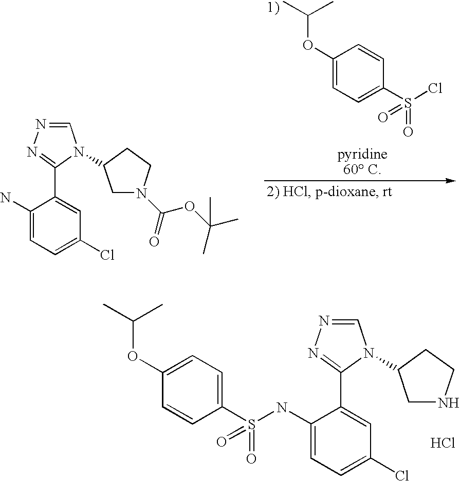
C1(OC(C)C)=CC=C(S(Cl)(=O)=O)C=C1.C1(N)=CC=C(Cl)C=C1C1=NN=CN1C1CN(C(OC(C)(C)C)=O)CC1.C1(NS(C2=CC=C(OC(C)C)C=C2)(=O)=O)=CC=C(Cl)C=C1C1=NN=CN1C1CNCC1.Cl
